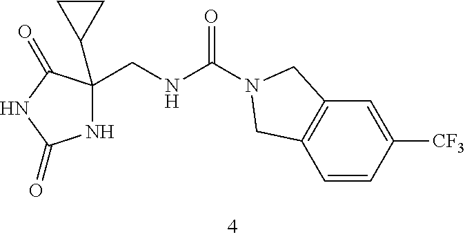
N1C(CNC(N2CC3=C(C=CC([CF3])=C3)C2)=O)(C2CC2)C(=O)NC1=O
